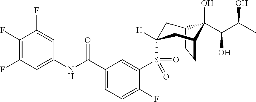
C12CCC(CC(S(C3=CC(C(NC4=CC(F)=C(F)C(F)=C4)=O)=CC=C3F)(=O)=O)([H])C1)C2(O)C(C(O)C)O
